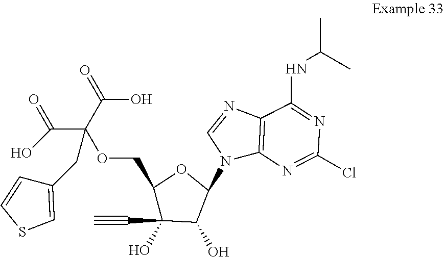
C(C(C(=O)O)(OCC1C(O)(C#C)C(O)C(N2C3=C(N=C2)C(NC(C)C)=NC(Cl)=N3)O1)CC1=CSC=C1)(O)=O
